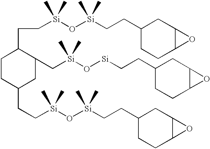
C1CC(CC[Si](O[Si](CCC2CCC3C(C2)O3)(C)C)(C)C)CC(C[Si](O[Si]CCC2CCC3C(C2)O3)(C)C)C1CC[Si](O[Si](CCC1CCC2C(C1)O2)(C)C)(C)C
